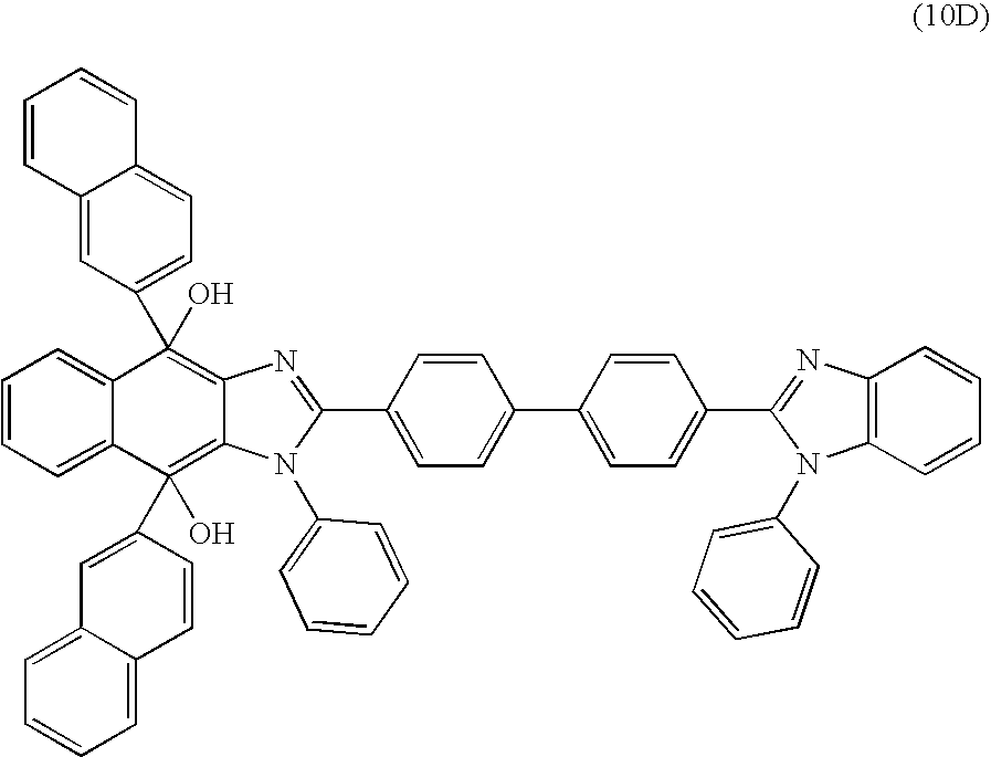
C1=CC2=CC(C3(O)=C4C(=C(C5=CC6=CC=CC=C6C=C5)(O)C5=CC=CC=C35)N(C3=CC=CC=C3)C(C3=CC=C(C5=CC=C(C6=NC7=C(N6C6=CC=CC=C6)C=CC=C7)C=C5)C=C3)=N4)=CC=C2C=C1
